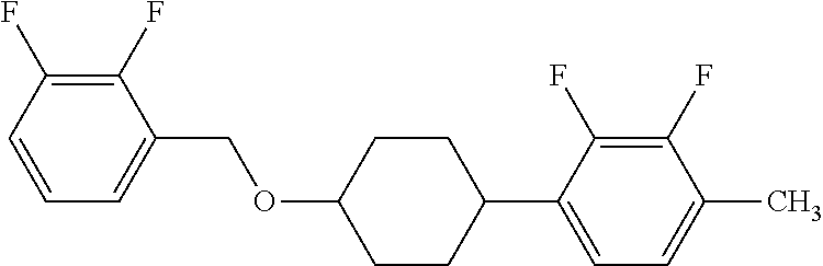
C1(F)=C(F)C=CC=C1COC1CCC(C2=CC=C(C)C(F)=C2F)CC1
